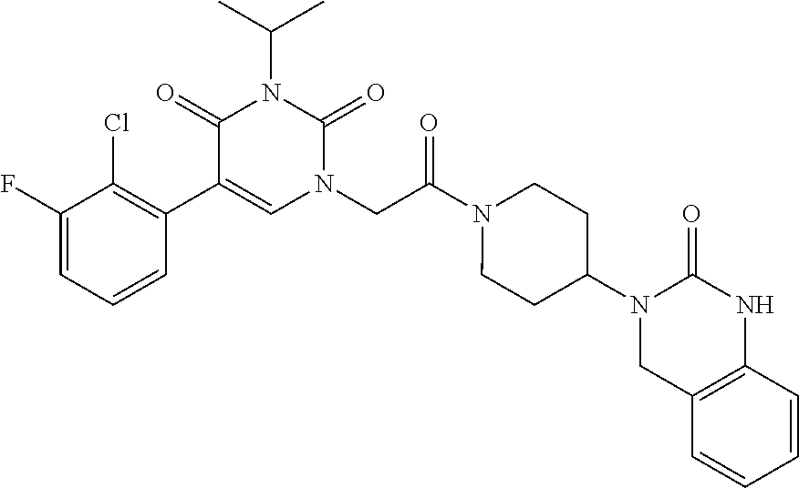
C1=CC=C(F)C(Cl)=C1C1=CN(CC(N2CCC(N3CC4=C(NC3=O)C=CC=C4)CC2)=O)C(=O)N(C(C)C)C1=O
